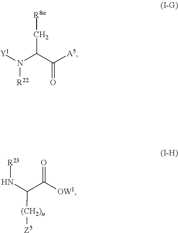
N(C(C([A5])=O)C[R8a])([R22])[Y1].C(C([OW1])=O)(N[R23])[(CH2)n][Z5]
